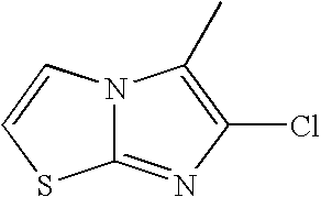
N12C(=NC(Cl)=C1C)SC=C2
